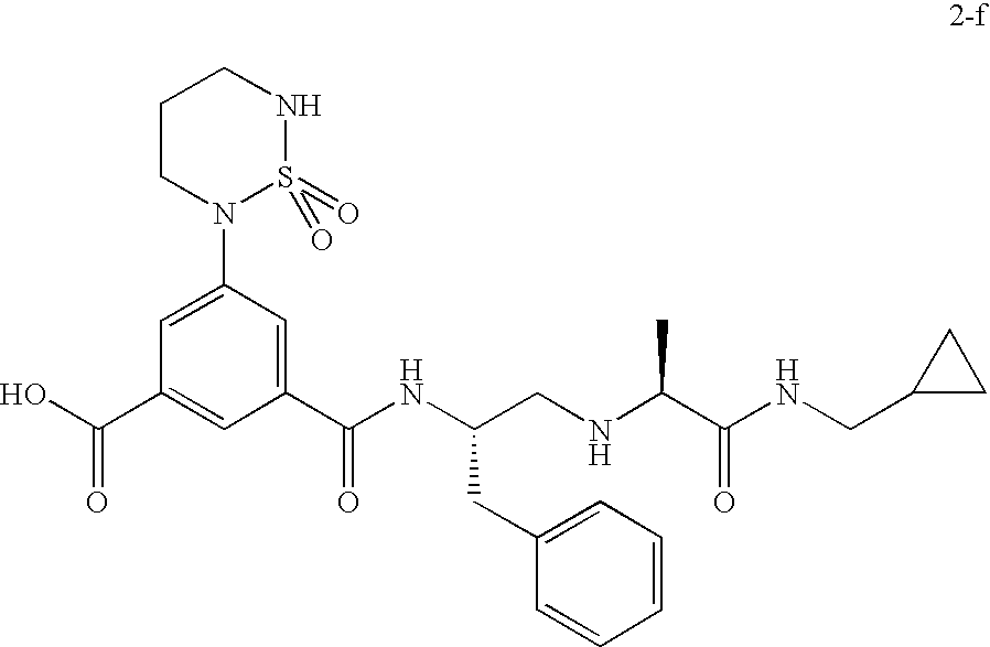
C1=C(N2S(=O)(=O)NCCC2)C=C(C(NC(CNC(C(NCC2CC2)=O)C)CC2=CC=CC=C2)=O)C=C1C(O)=O
